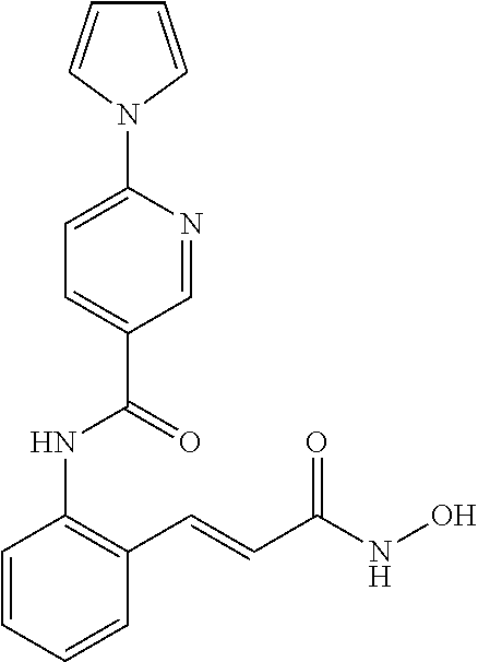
C1=CC=CC(C=CC(NO)=O)=C1NC(=O)C1=CC=C(N2C=CC=C2)N=C1
